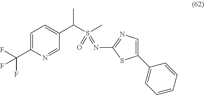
C1=C(C(F)(F)F)N=CC(C(S(C)(=O)=NC2=NC=C(C3=CC=CC=C3)S2)C)=C1
